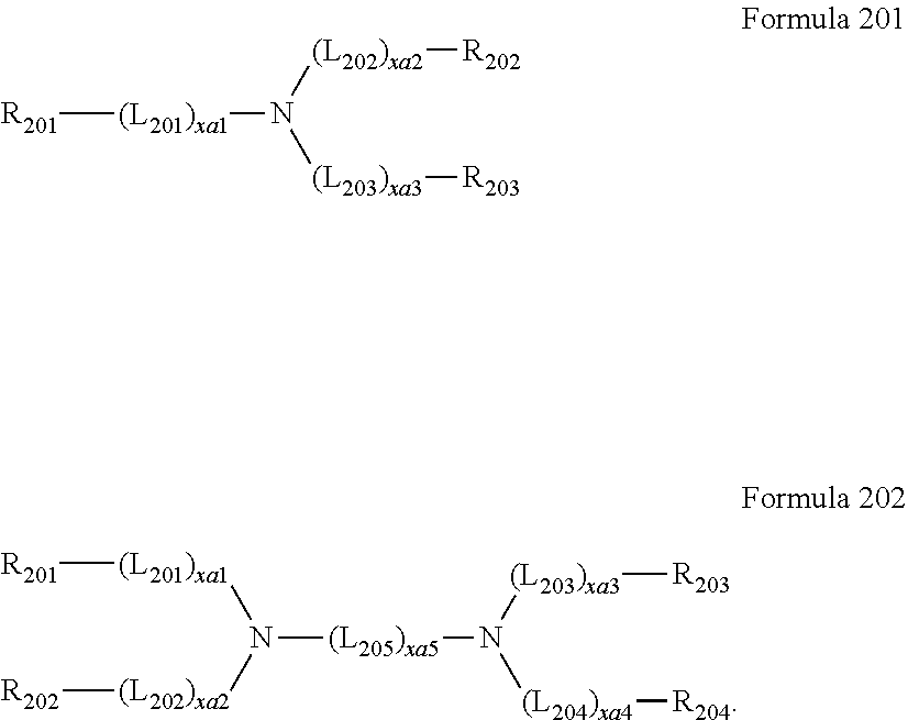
[(L205)xa5](N([(L201)xa1][R201])[(L202)xa2][R202])C.N([(L204)xa4][R204])[(L203)xa3][R203].[R201][(L201)xa1]N([(L203)xa3][R203])[(L202)xa2][R202]
